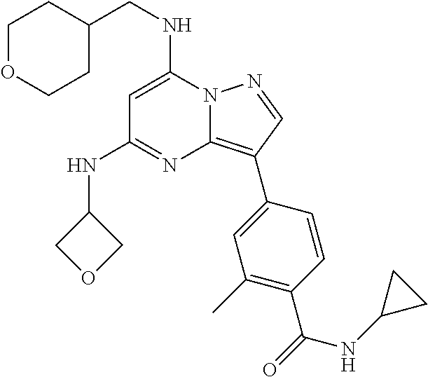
C(NC1=CC(NC2COC2)=NC2=C(C3=CC(C)=C(C(=O)NC4CC4)C=C3)C=NN12)C1CCOCC1
